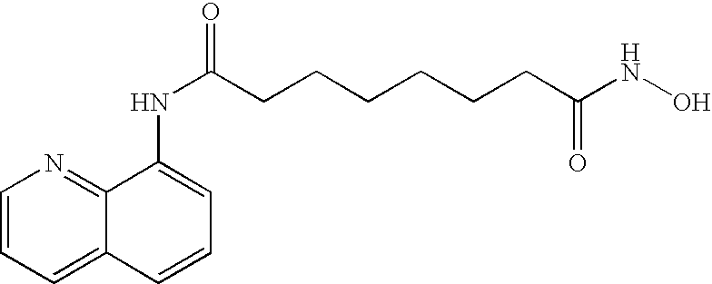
C(CCCCCCC(NO)=O)(NC1=CC=CC2=CC=CN=C21)=O
